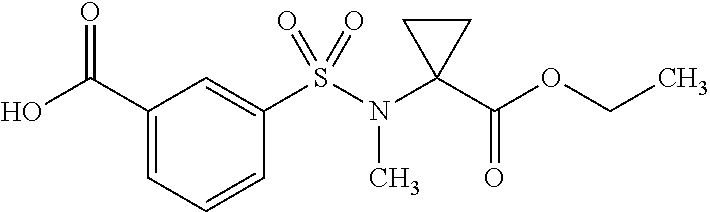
C1(C(O)=O)=CC=CC(S(N(C2(C(OCC)=O)CC2)C)(=O)=O)=C1
